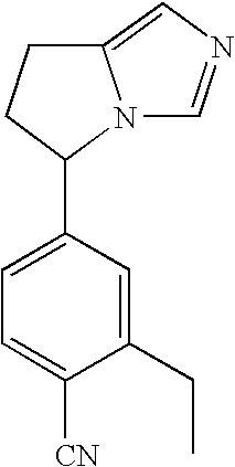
C1(CC)=CC(C2N3C(=CN=C3)CC2)=CC=C1[CN]
